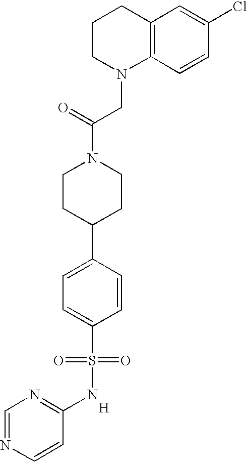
[H].C12=C(C=CC(Cl)=C1)N(CC(N1CCC(C3=CC=C(S(=O)(=O)NC4=NC=NC=C4)C=C3)CC1)=O)CCC2
